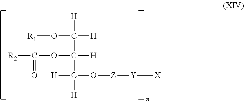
[R1]OC([H])([H])C(C([H])([H])O[Z][Y][X])([H])OC(=O)[R2]
